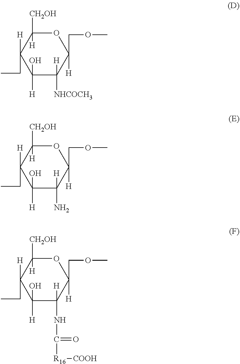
C1([H])(COC)OC([H])([CH2OH])C([H])(CC)C(O)([H])C1([H])[NHCOCH3].C1([H])(COC)OC([H])([CH2OH])C([H])(CC)C(O)([H])C1([H])N.C1([H])(COC)OC([H])([CH2OH])C([H])(CC)C(O)([H])C1([H])NC([R16][COOH])=O
